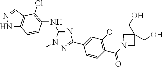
C1(NC2=C(Cl)C3=C(NN=C3)C=C2)=NC(C2=CC(OC)=C(C(=O)N3CC(CO)(CO)C3)C=C2)=NN1C
